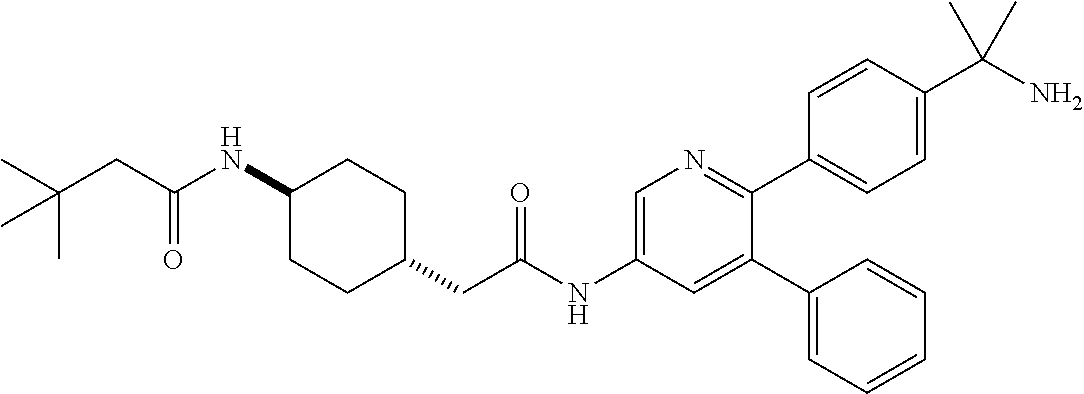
C(=O)(CC(C)(C)C)NC1CCC(CC(NC2=CN=C(C3=CC=C(C(N)(C)C)C=C3)C(C3=CC=CC=C3)=C2)=O)CC1
